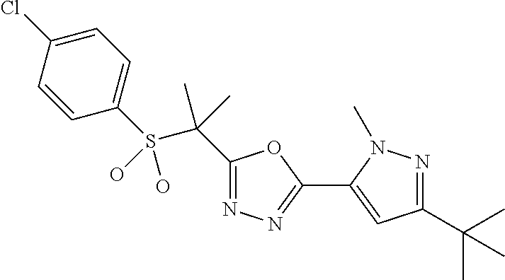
S(C(C)(C)C1=NN=C(C2=CC(C(C)(C)C)=NN2C)O1)(C1=CC=C(Cl)C=C1)(O)O
